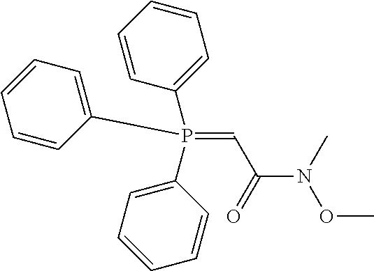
C(N(C)OC)(=O)C=P(C1=CC=CC=C1)(C1=CC=CC=C1)C1=CC=CC=C1
